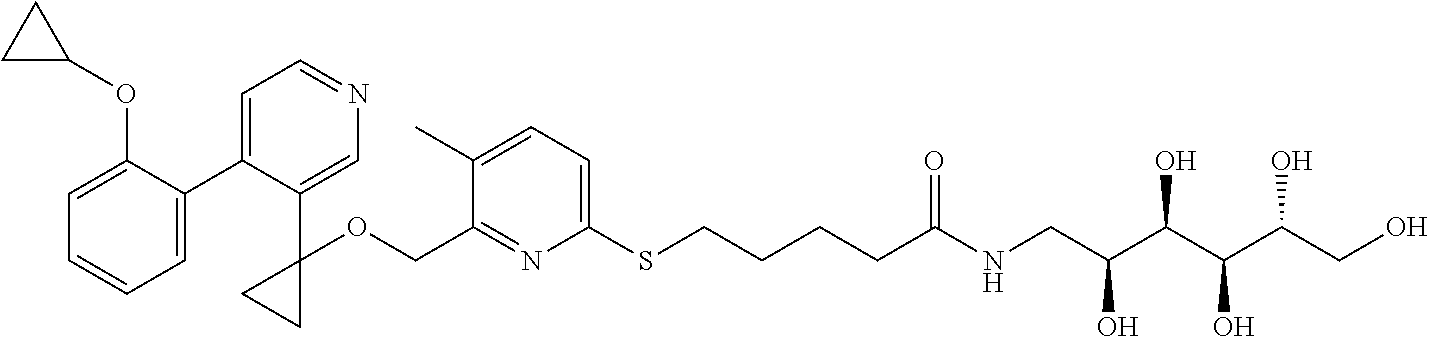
N1=C(COC2(C3=CN=CC=C3C3=CC=CC=C3OC3CC3)CC2)C(C)=CC=C1SCCCCC(NCC(C(C(C(O)CO)O)O)O)=O
